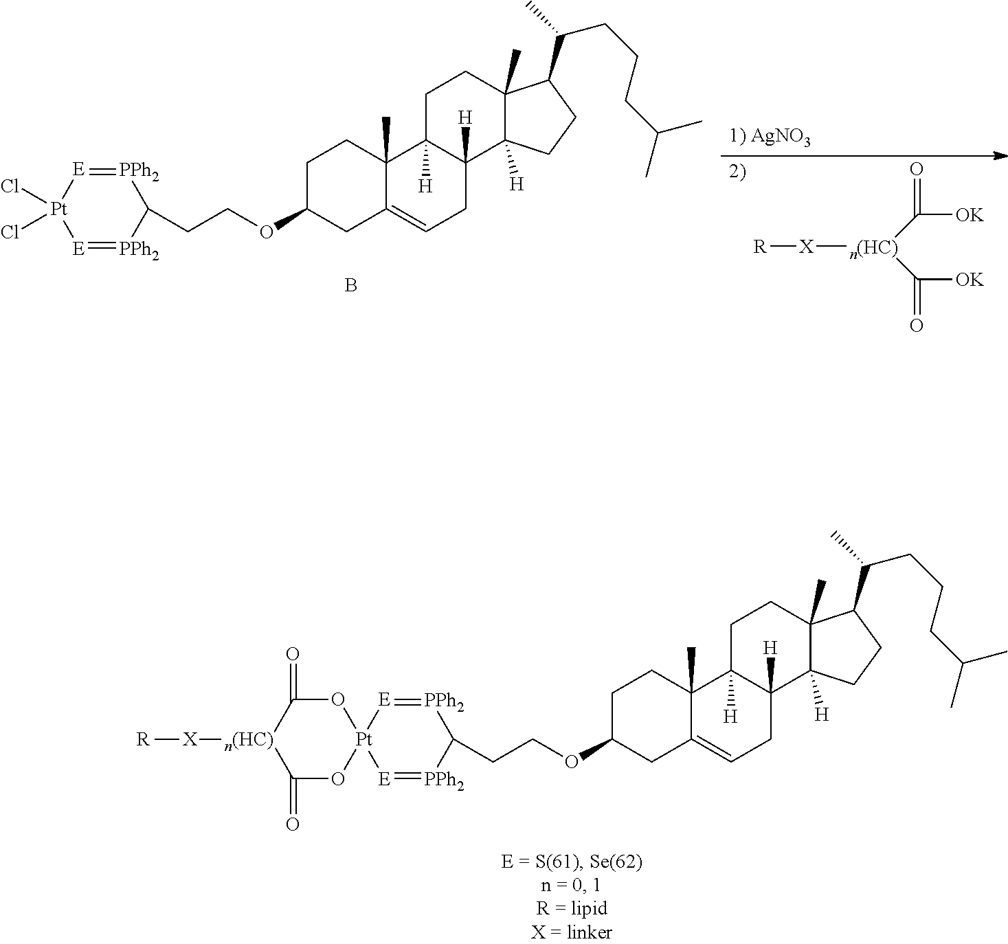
[E]1=[PPh2]C(CCOC2CC3=CCC4([H])C([H])(C3(C)CC2)CCC2(C)C4([H])CCC2C(CCCC(C)C)C)[PPh2]=[E][Pt]12OC(=O)[n(HC)]([X][R])C(=O)O2.[E]1=[PPh2]C(CCOC2CC3=CCC4([H])C([H])(C3(C)CC2)CCC2(C)C4([H])CCC2C(CCCC(C)C)C)[PPh2]=[E][Pt]1(Cl)Cl.B.[R][X][n(HC)](C([OK])=O)C([OK])=O
